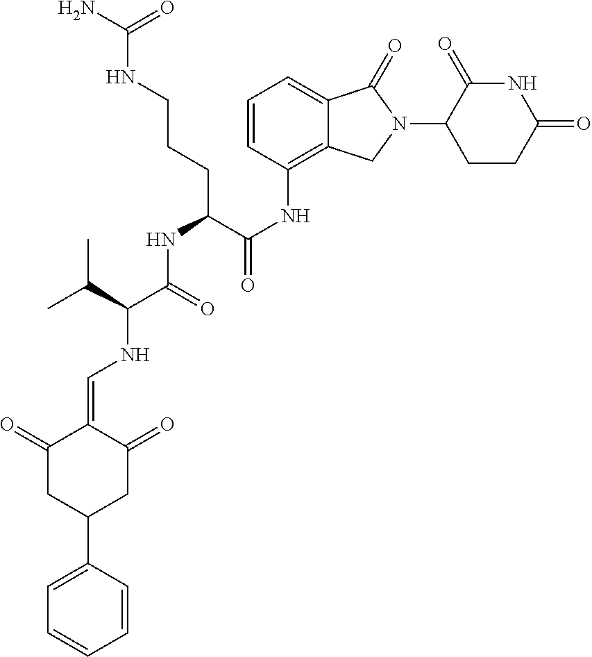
C1=CC(NC(=O)C(CCCNC(N)=O)NC(C(NC=C2C(=O)CC(C3=CC=CC=C3)CC2=O)C(C)C)=O)=C2C(=C1)C(=O)N(C1CCC(=O)NC1=O)C2
